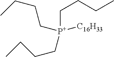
[P+]([C16H33])(CCCC)(CCCC)CCCC
